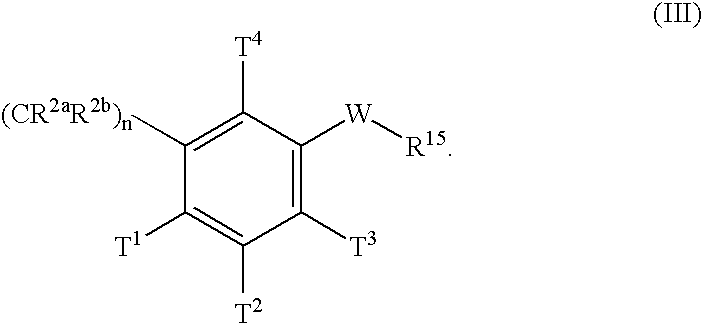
C1([T2])=C([T1])C([(CR2aR2b)n])=C([T4])C([W][R15])=C1[T3]
